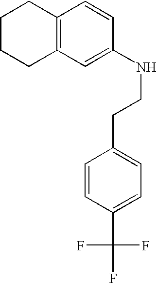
C12=C(C=C(NCCC3=CC=C(C(F)(F)F)C=C3)C=C1)CCCC2
